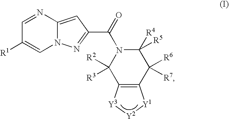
C1=NC2=CC(C(=O)N3C([R2])([R3])C4=C(C([R6])([R7])C3([R4])[R5])[Y1][Y2][Y3]4)=NN2C=C1[R1]
